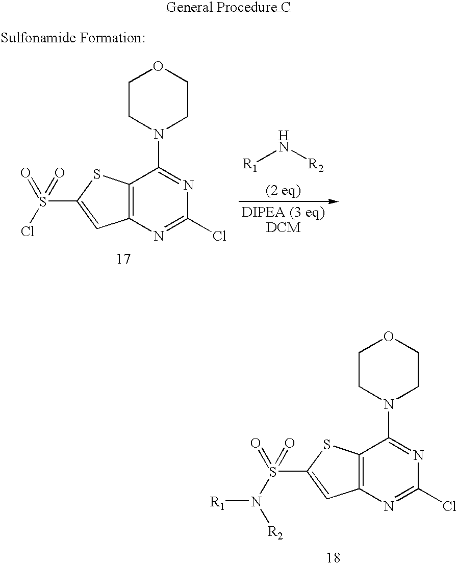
C12=C(N=C(Cl)N=C1N1CCOCC1)C=C(S(N([R1])[R2])(=O)=O)S2.C12=C(N=C(Cl)N=C1N1CCOCC1)C=C(S(Cl)(=O)=O)S2.[R1]N[R2]
